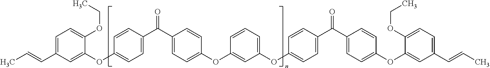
C1=C(C=CC)C=C(OC2=CC=C(C(C3=CC=C(OC4=CC(OC5=CC=C(C(C6=CC=C(OC7=CC(C=CC)=CC=C7OCC)C=C6)=O)C=C5)=CC=C4)C=C3)=O)C=C2)C(OCC)=C1
